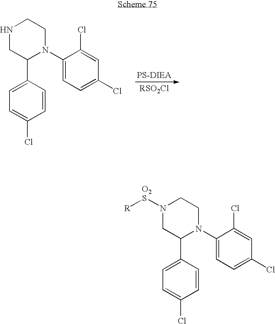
N1([O2S][R])CC(C2=CC=C(Cl)C=C2)N(C2=CC=C(Cl)C=C2Cl)CC1.N1CC(C2=CC=C(Cl)C=C2)N(C2=CC=C(Cl)C=C2Cl)CC1
